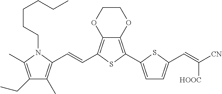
C1(CC)=C(C)N(CCCCCC)C(C=CC2=C3C(=C(C4=CC=C(C=C([CN])[HOOC])S4)S2)OCCO3)=C1C
